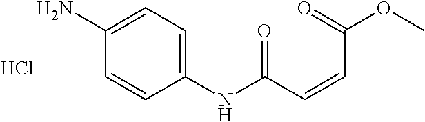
C1(NC(C=CC(OC)=O)=O)=CC=C(N)C=C1.Cl
